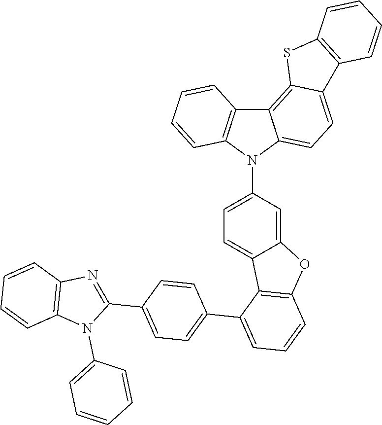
C1=C(N2C3=CC=C4C(=C3C3=C2C=CC=C3)SC2=C4C=CC=C2)C=C2C(=C1)C1=C(O2)C=CC=C1C1=CC=C(C2=NC3=C(N2C2=CC=CC=C2)C=CC=C3)C=C1
